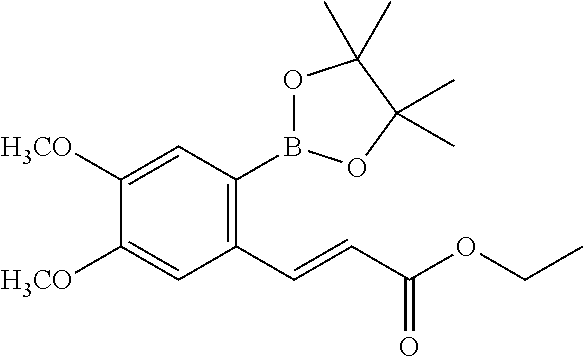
C1(C=CC(OCC)=O)=C(B2OC(C)(C)C(C)(C)O2)C=C([H3CO])C([H3CO])=C1
